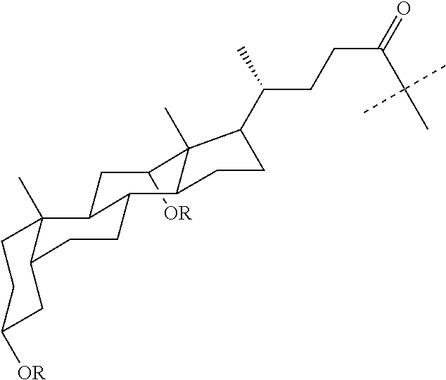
C1([OR])CC2C3(C)CCC([OR])CC3CCC2C2C1(C)C(C(C)CCC(=O)C(C)(C)C)CC2
